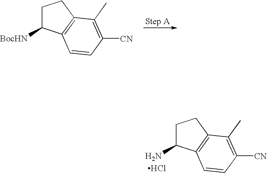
C1C(N)C2=C(C1)C(C)=C([CN])C=C2.Cl.C1C([BocHN])C2=C(C1)C(C)=C([CN])C=C2
